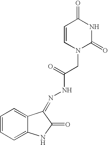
C1=CC=C2C(=C1)C(=NNC(CN1C(=O)NC(=O)C=C1)=O)C(=O)N2
